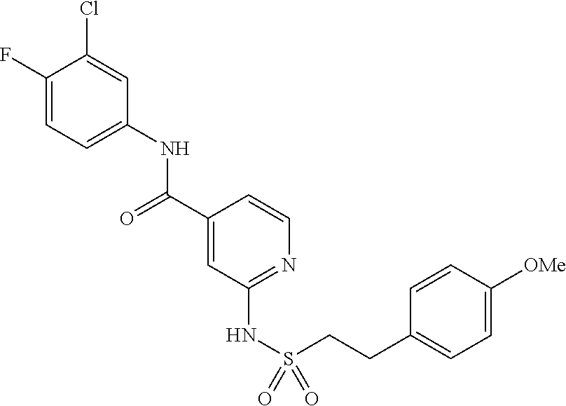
C1(F)=CC=C(NC(C2=CC(NS(=O)(CCC3=CC=C([OMe])C=C3)=O)=NC=C2)=O)C=C1Cl
